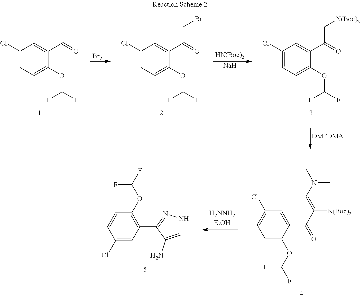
[Br2].C1(Cl)=CC=C(OC(F)F)C(C(=O)C)=C1.[HN(Boc)2].[Na].C1(Cl)=CC=C(OC(F)F)C(C(=O)C[N(Boc)2])=C1.C1(Cl)=CC=C(OC(F)F)C(C(=O)CBr)=C1.[DMFDMA].C1=C(OC(F)F)C(C(C(=CN(C)C)[N(Boc)2])=O)=CC(Cl)=C1.C1(Cl)=CC(C2=NNC=C2N)=C(OC(F)F)C=C1
